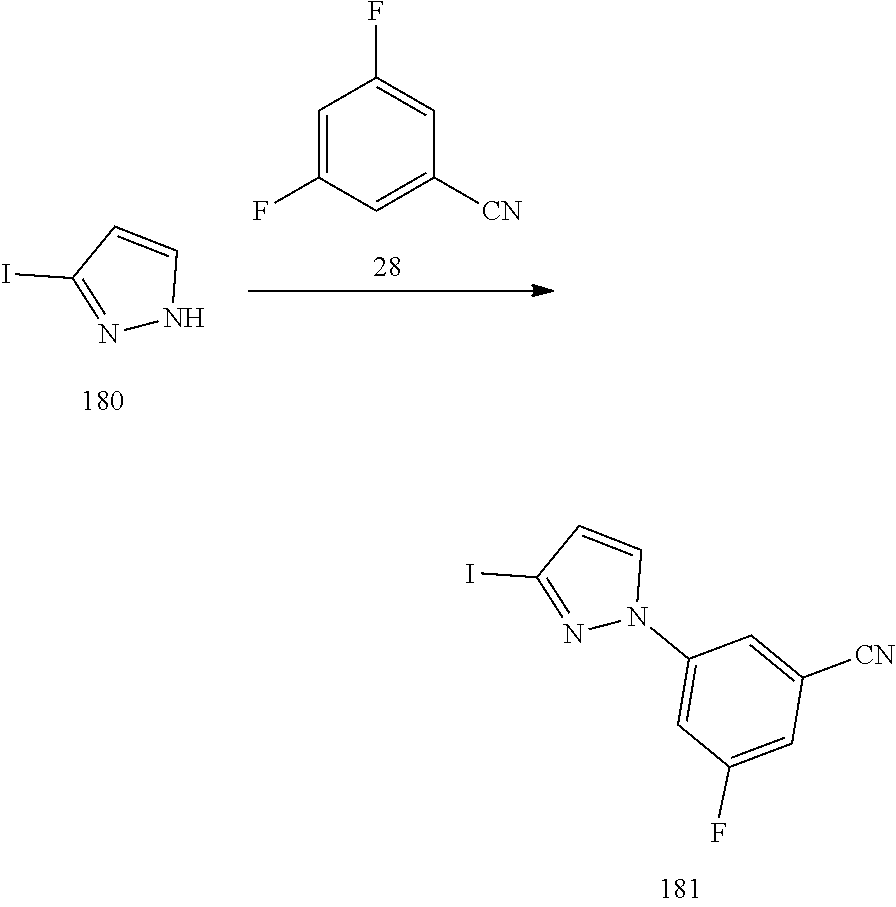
N1C=CC(I)=N1.C1=C(F)C=C([CN])C=C1F.N1(C2=CC(F)=CC([CN])=C2)C=CC(I)=N1
